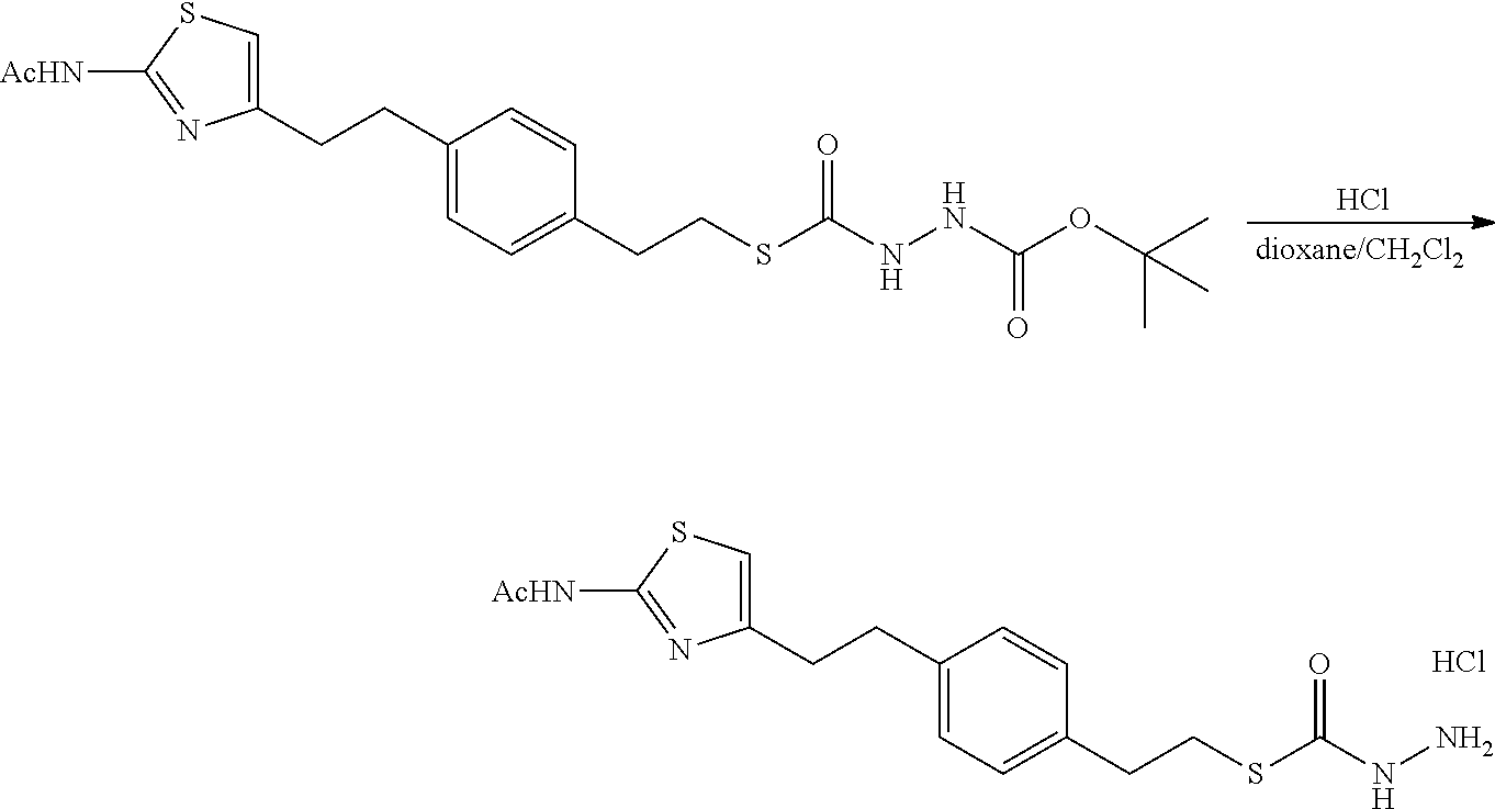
C1(CCC2=CC=C(CCSC(NNC(OC(C)(C)C)=O)=O)C=C2)=CSC([AcHN])=N1.Cl.Cl.C1(CCC2=CC=C(CCSC(NN)=O)C=C2)=CSC([AcHN])=N1
